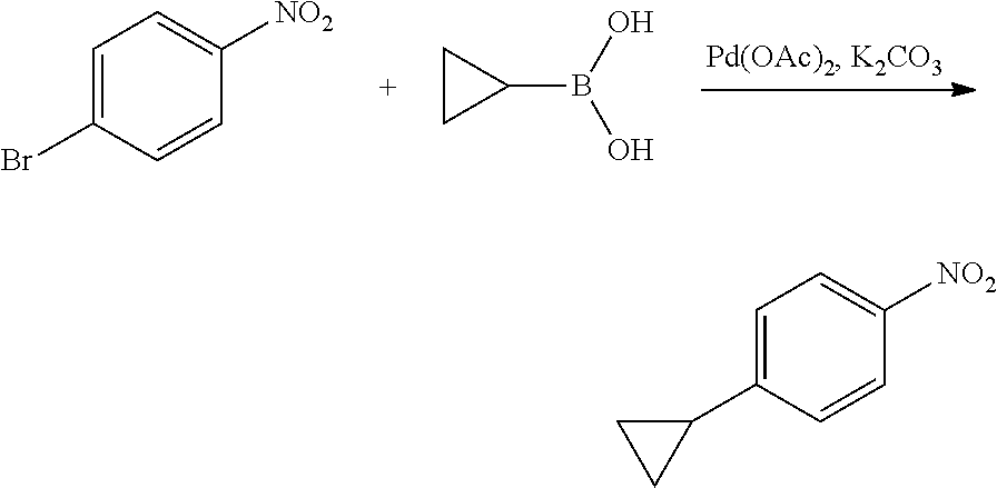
C1=C(Br)C=CC([NO2])=C1.C1CC1B(O)O.C1=C(C2CC2)C=CC([NO2])=C1
